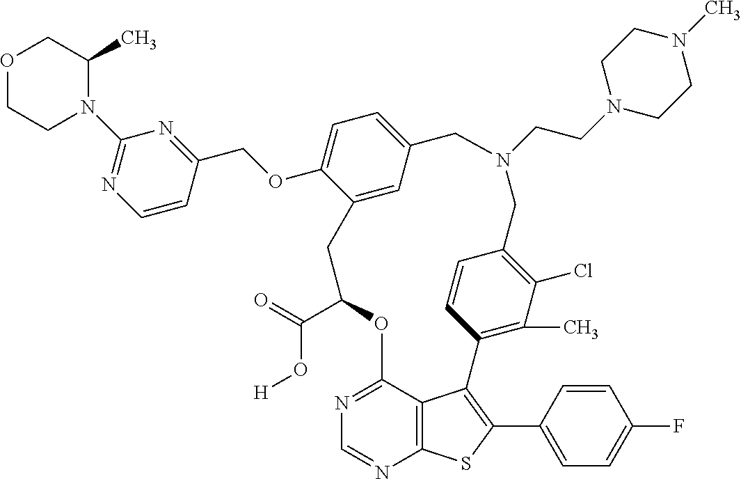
C1(C(=O)O[H])OC2=NC=NC3=C2C(=C(C2=CC=C(F)C=C2)S3)C2=C(C)C(Cl)=C(C=C2)CN(CCN2CCN(C)CC2)CC2=CC=C(OCC3=NC(N4C(C)COCC4)=NC=C3)C(=C2)C1
